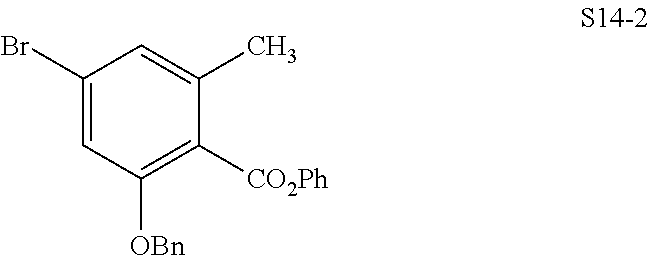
C1(Br)=CC([OBn])=C([CO2Ph])C(C)=C1
